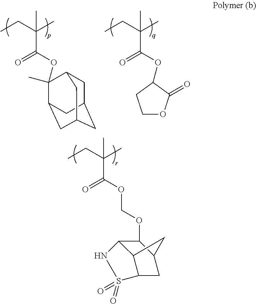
CCC(C(=O)OCOC1C2C3C(CC1C3)S(=O)(=O)N2)(C)C.CCC(C(=O)OC1(C)C2CC3CC(CC1C3)C2)(C)C.CCC(C(=O)OC1C(=O)OCC1)(C)C
